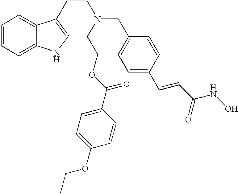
C1=CC=C2C(=C1)C(CCN(CC1=CC=C(C=CC(NO)=O)C=C1)CCOC(=O)C1=CC=C(OCC)C=C1)=CN2
